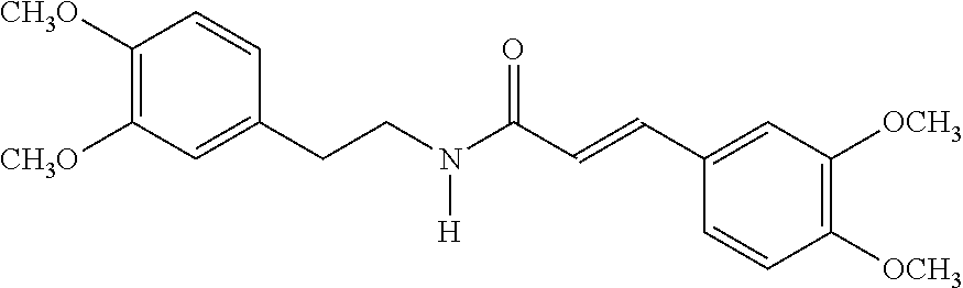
C1([CH3O])=C([CH3O])C=C(CCN([H])C(=O)C=CC2=CC([OCH3])=C([OCH3])C=C2)C=C1
